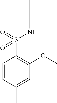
C1=CC(C)=CC(OC)=C1S(=O)(=O)NC(C)(C)C
